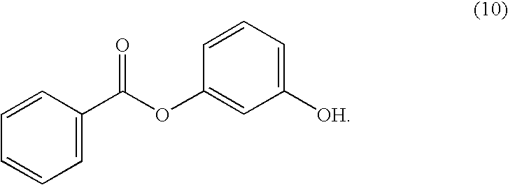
C1=CC(C(OC2=CC([OH])=CC=C2)=O)=CC=C1
